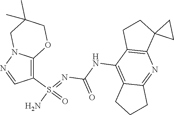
C(NC1=C2C(=NC3=C1CCC31CC1)CCC2)(N=S(N)(=O)C1=C2N(N=C1)CC(C)(C)CO2)=O
